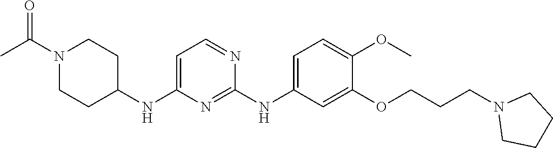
C1(NC2CCN(C(C)=O)CC2)=CC=NC(NC2=CC=C(OC)C(OCCCN3CCCC3)=C2)=N1
